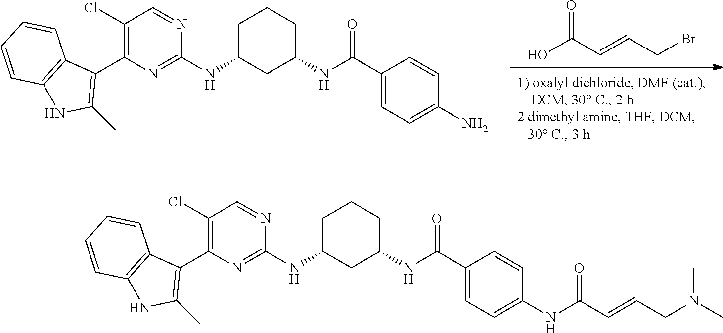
C1(Cl)=C(C2=C(C)NC3=C2C=CC=C3)N=C(NC2CCCC(NC(C3=CC=C(N)C=C3)=O)C2)N=C1.OC(C=CCBr)=O.C1(Cl)=C(C2=C(C)NC3=C2C=CC=C3)N=C(NC2CCCC(NC(C3=CC=C(NC(C=CCN(C)C)=O)C=C3)=O)C2)N=C1
